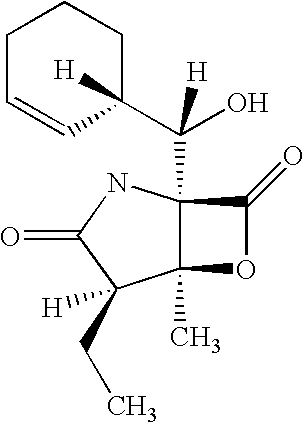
C12(C)C(C(C3([H])CCCC=C3)(O)[H])(NC(=O)C1([H])CC)C(=O)O2
